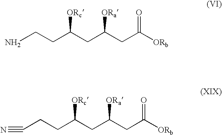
NCCC(CC(CC([ORb])=O)[ORa])[ORc].C(CCC(CC(CC([ORb])=O)[ORa])[ORc])#N
